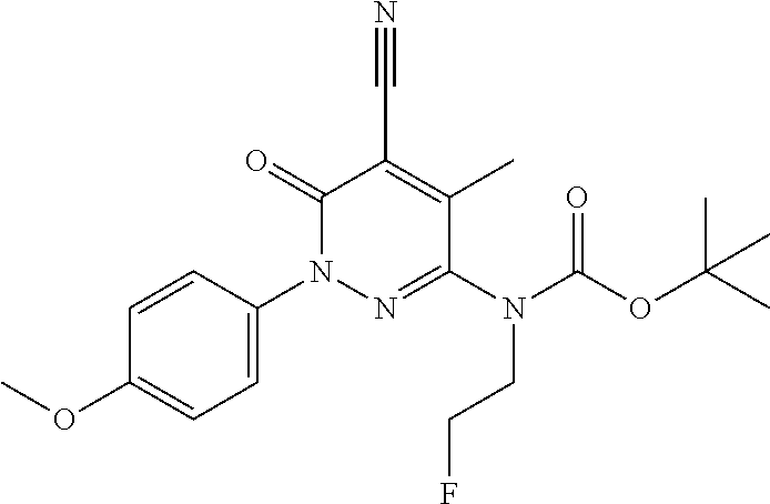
C1=C(N2N=C(N(C(OC(C)(C)C)=O)CCF)C(C)=C(C#N)C2=O)C=CC(OC)=C1
